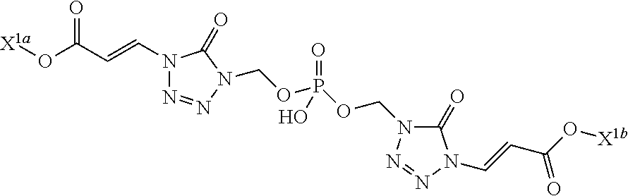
N1=NN(COP(OCN2C(=O)N(C=CC(O[X1b])=O)N=N2)(=O)O)C(=O)N1C=CC(O[X1a])=O
